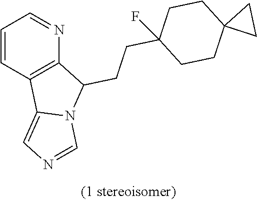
C1=CC2=C(N=C1)C(CCC1(F)CCC3(CC1)CC3)N1C2=CN=C1
